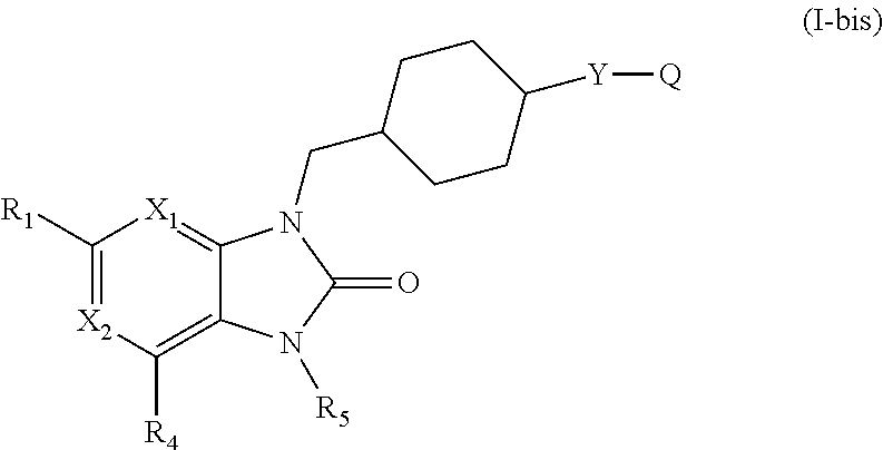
C1([R1])=[X2]C([R4])=C2C(=[X1]1)N(CC1CCC([Y][Q])CC1)C(=O)N2[R5]
